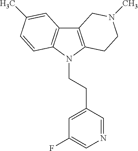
C12=C(N(CCC3=CC(F)=CN=C3)C3=C1C=C(C)C=C3)CCN(C)C2
